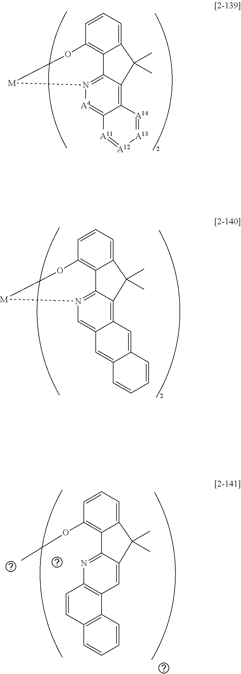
C12=CC=CC3=C1C1=N([A4]=C4C(=C1C2(C)C)[A14]=[A13][A12]=[A11]4)[M]O3.C12=CC=CC3=C1C1=N(C=C4C(=C1C2(C)C)C=C1C(=C4)C=CC=C1)[M]O3.C12=CC=CC(OC)=C1C1=NC3=C(C=C1C2(C)C)C1=C(C=C3)C=CC=C1
